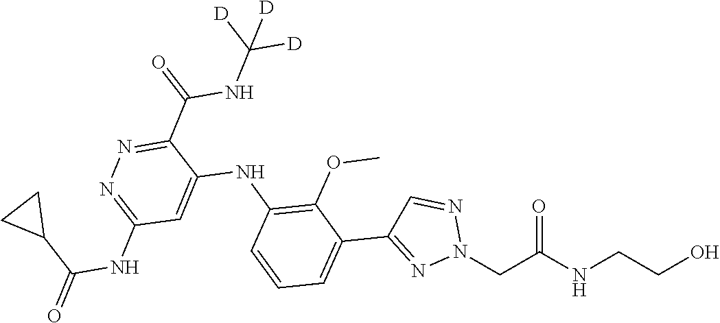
OCCNC(CN1N=CC(C2=CC=CC(NC3=CC(NC(C4CC4)=O)=NN=C3C(NC([D])([D])[D])=O)=C2OC)=N1)=O
